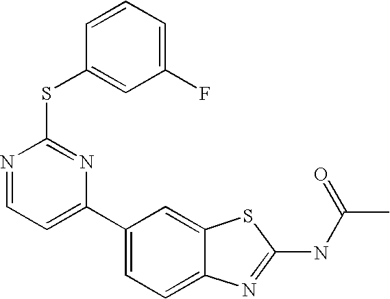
C1(C2=CC=NC(SC3=CC(F)=CC=C3)=N2)=CC=C2C(=C1)SC(NC(C)=O)=N2
